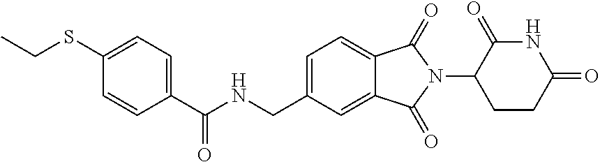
C(NCC1=CC=C2C(=C1)C(=O)N(C1CCC(=O)NC1=O)C2=O)(=O)C1=CC=C(SCC)C=C1
